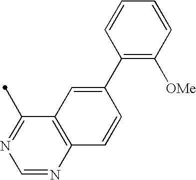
C12=C(N=CN=C1C)C=CC(C1=C([OMe])C=CC=C1)=C2
